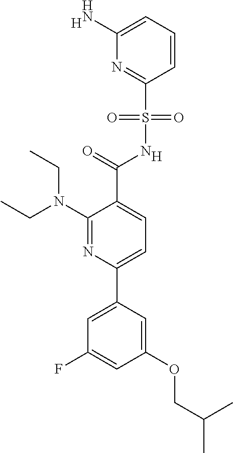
[H].C1(C(=O)NS(C2=NC(N)=CC=C2)(=O)=O)=CC=C(C2=CC(F)=CC(OCC(C)C)=C2)N=C1N(CC)CC.[H]
